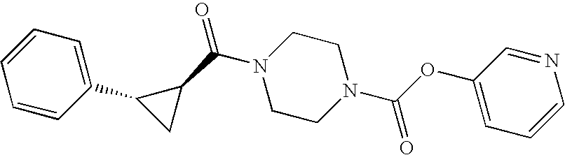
C1(C(=O)N2CCN(C(OC3=CC=CN=C3)=O)CC2)C(C2=CC=CC=C2)C1
